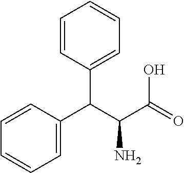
C1=CC(C(C(C(=O)O)N)C2=CC=CC=C2)=CC=C1
